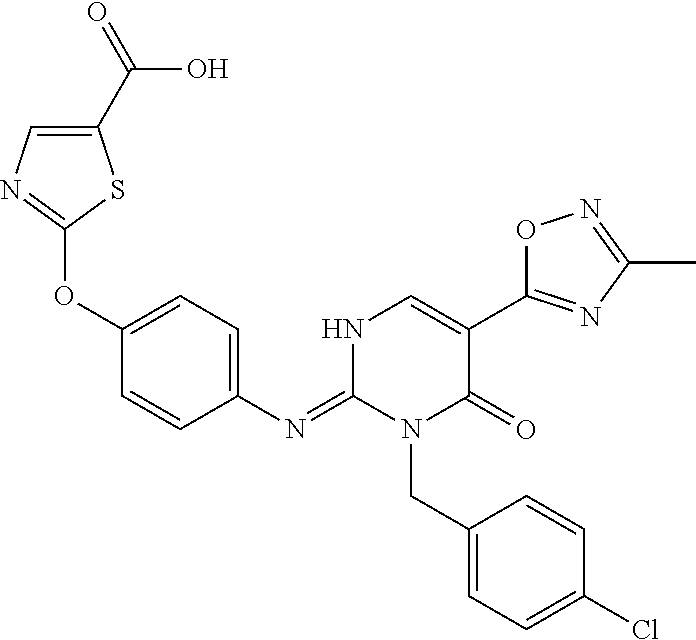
C1(OC2=NC=C(C(=O)O)S2)=CC=C(N=C2N(CC3=CC=C(Cl)C=C3)C(=O)C(C3=NC(C)=NO3)=CN2)C=C1
